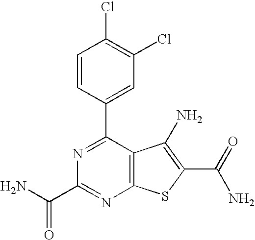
C1=CC(C2=NC(C(N)=O)=NC3=C2C(N)=C(C(N)=O)S3)=CC(Cl)=C1Cl
